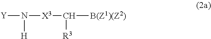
N([X3]C([B(Z1)(Z2)])[R3])([Y])[H]
